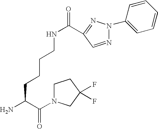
NC(C(=O)N1CCC(F)(F)C1)CCCCNC(=O)C1=NN(C2=CC=CC=C2)N=C1
